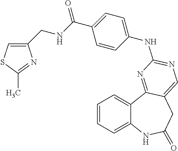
C1=CC=C2C(=C1)C1=NC(NC3=CC=C(C(=O)NCC4=CSC(C)=N4)C=C3)=NC=C1CC(=O)N2
